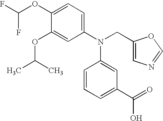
C1(OC(F)F)=CC=C(N(CC2=CN=CO2)C2=CC(C(=O)O)=CC=C2)C=C1OC(C)C
